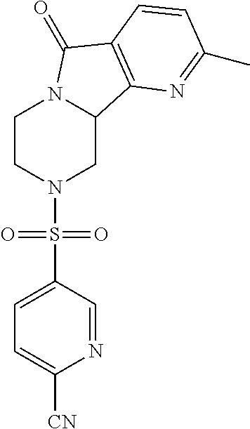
C1CN(S(C2=CC=C([CN])N=C2)(=O)=O)CC2N1C(=O)C1=C2N=C(C)C=C1
